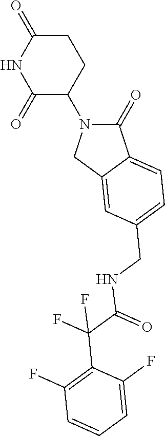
C1(=O)N(C2C(=O)NC(=O)CC2)CC2=CC(CNC(C(C3=C(F)C=CC=C3F)(F)F)=O)=CC=C12
